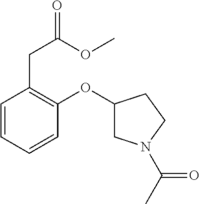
C1(CC(OC)=O)=C(OC2CN(C(C)=O)CC2)C=CC=C1
